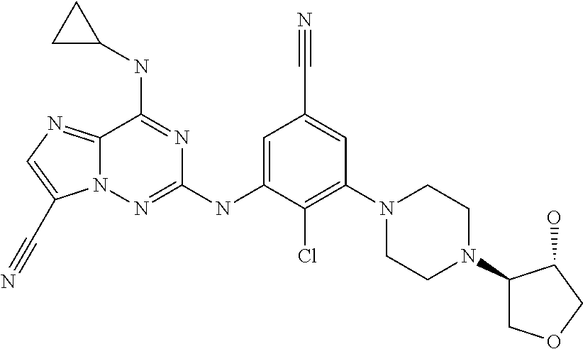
C1=C(NC2=NN3C(=NC=C3C#N)C(NC3CC3)=N2)C(Cl)=C(N2CCN(C3COCC3O)CC2)C=C1C#N
